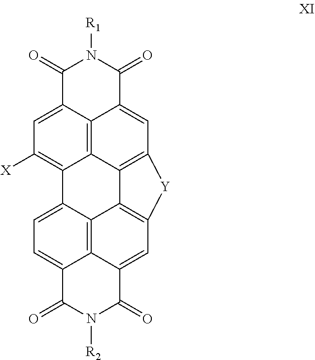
C1=C2C3=C4C(=C1)C(=O)N([R2])C(=O)C4=CC1=C3C3=C(C=C4C5=C3C2=C([X])C=C5C(=O)N([R1])C4=O)[Y]1
